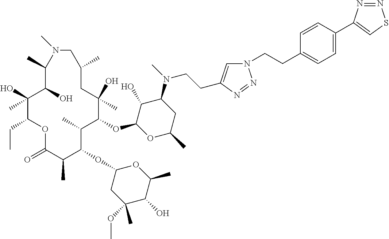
C1(O)C(OC2C(C)C(OC3CC(OC)(C)C(O)C(C)O3)C(C)C(=O)OC(CC)C(O)(C)C(O)C(C)N(C)CC(C)CC2(O)C)OC(C)CC1N(C)CCC1=CN(CCC2=CC=C(C3=CSN=N3)C=C2)N=N1
